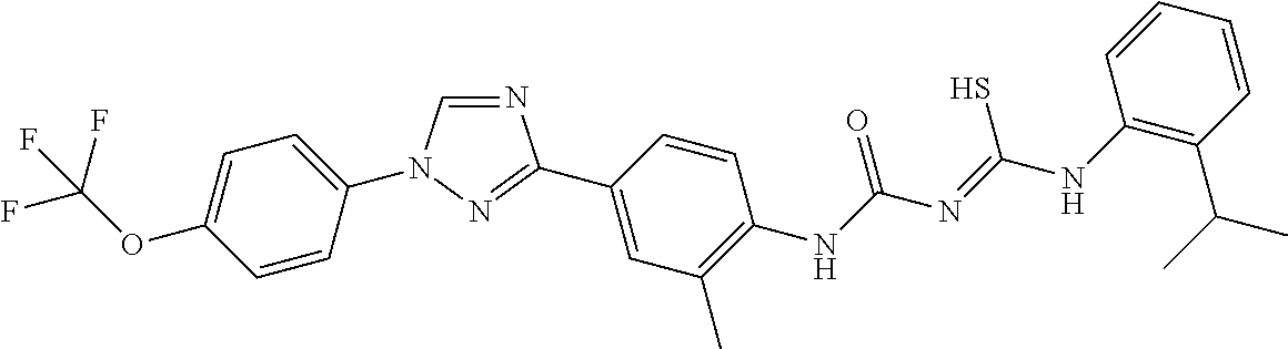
N1=CN(C2=CC=C(OC(F)(F)F)C=C2)N=C1C1=CC(C)=C([N H]C(N=C([N H]C2=C(C(C)C)C=CC=C2)S)=O)C=C1
